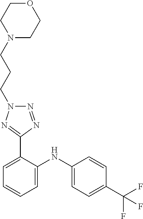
C1=CC(C(F)(F)F)=CC=C1NC1=CC=CC=C1C1=NN(CCCN2CCOCC2)N=N1
